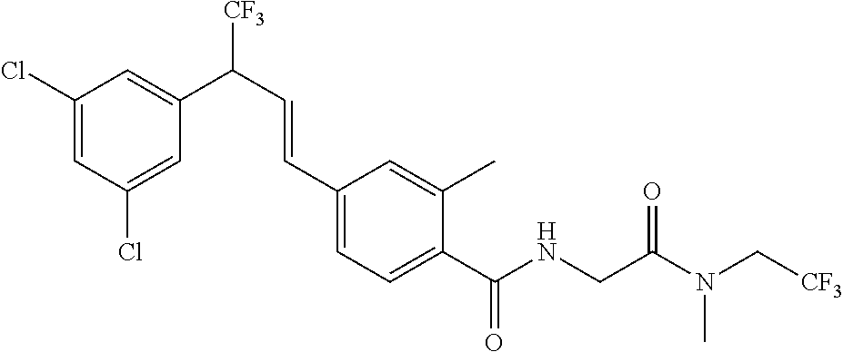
C1(Cl)=CC(Cl)=CC(C(C=CC2=CC=C(C(NCC(N(C[CF3])C)=O)=O)C(C)=C2)[CF3])=C1
